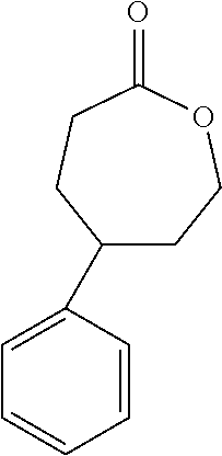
C1COC(=O)CCC1C1=CC=CC=C1
